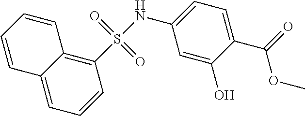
C1(NS(=O)(=O)C2=C3C(=CC=C2)C=CC=C3)=CC=C(C(OC)=O)C(O)=C1
